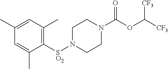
C1(C)=CC(C)=C([SO2]N2CCN(C(OC([CF3])[CF3])=O)CC2)C(C)=C1
